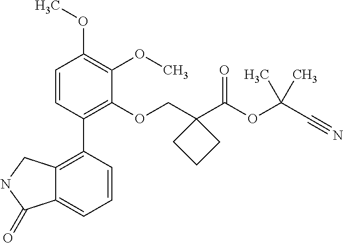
C1=CC(C2=C3C(=CC=C2)C(=O)NC3)=C(OCC2(C(OC(C#N)(C)C)=O)CCC2)C(OC)=C1OC
